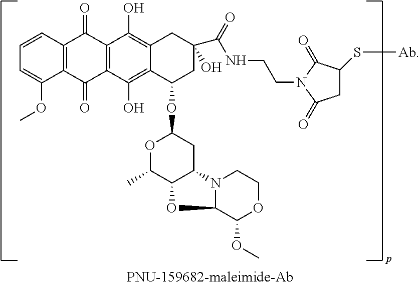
C12=C(C=CC=C1OC)C(=O)C1=C(C2=O)C(O)=C2C(=C1O)CC(C(NCCN1C(=O)CC(S[Ab])C1=O)=O)(O)CC2OC1OC(C)C2C(C1)N1C(C(OC)OCC1)O2
